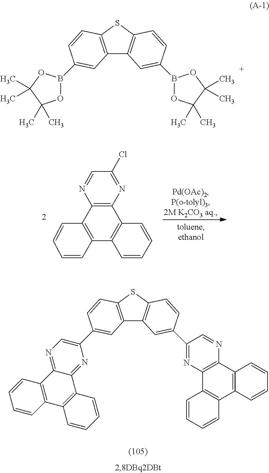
C1=NC2=C(N=C1Cl)C1=C(C3=C2C=CC=C3)C=CC=C1.C12=C(SC3=C1C=C(C1=NC4=C(N=C1)C1=C(C5=C4C=CC=C5)C=CC=C1)C=C3)C=CC(C1=CN=C3C(=N1)C1=C(C4=C3C=CC=C4)C=CC=C1)=C2.C12=C(SC3=C1C=C(B1OC(C)(C)C(C)(C)O1)C=C3)C=CC(B1OC(C)(C)C(C)(C)O1)=C2
